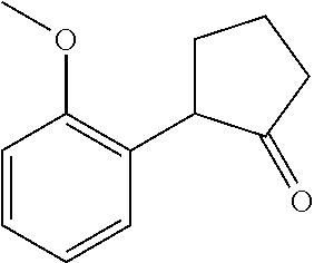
C1=CC=CC(C2CCCC2=O)=C1OC
